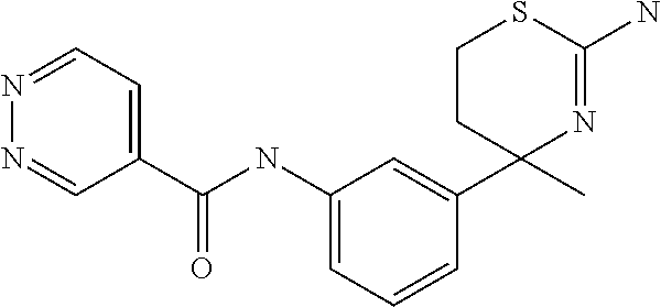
C1(C(NC2=CC=CC(C3(C)N=C(N)SCC3)=C2)=O)=CC=NN=C1
